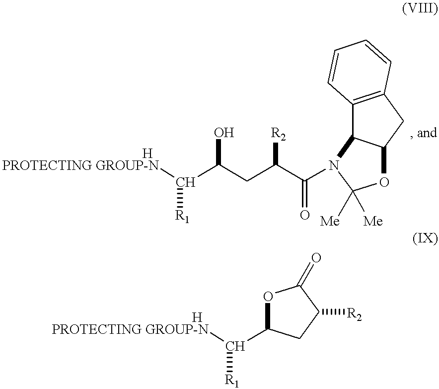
[                                        HPROTECTING GROUP-N]C([R1])C(CC(C(=O)N1C2C3=C(CC2OC1([Me])[Me])C=CC=C3)[R2])O.[                                        HPROTECTING GROUP-N]C([R1])C1OC(=O)C([R2])C1
